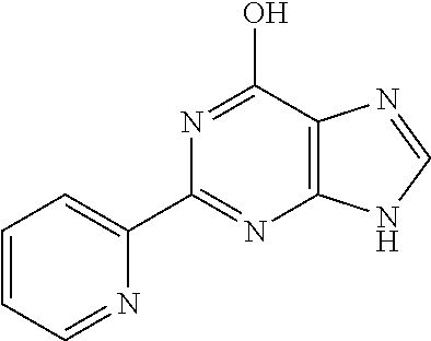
C1=CC=NC(C2=NC3=C(C(O)=N2)N=CN3)=C1
